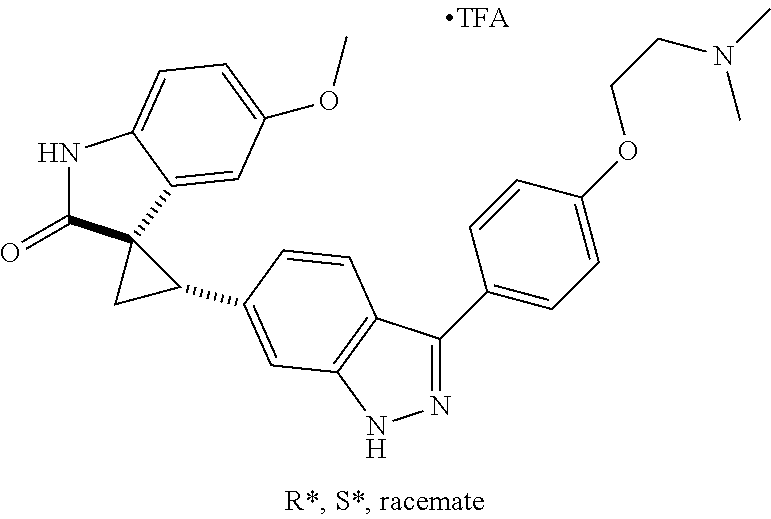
N1=C(C2=CC=C(OCCN(C)C)C=C2)C2=C(N1)C=C(C1C3(C(=O)NC4=CC=C(OC)C=C34)C1)C=C2
